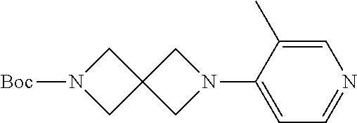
C1(N2CC3(C2)CN([Boc])C3)=CC=NC=C1C
